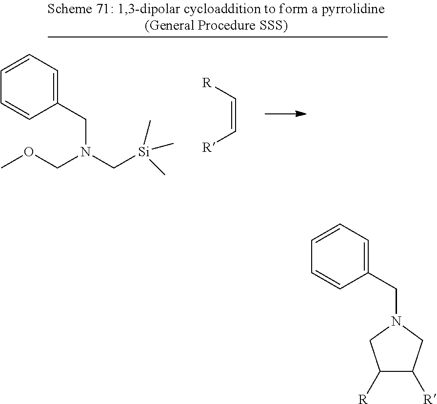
C1(CN(C[Si](C)(C)C)COC)=CC=CC=C1.[R]C=C[R].C1(CN2CC([R])C([R])C2)=CC=CC=C1
